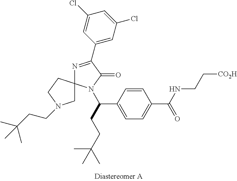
N1=C(C2=CC(Cl)=CC(Cl)=C2)C(=O)N(C(CCC(C)(C)C)C2=CC=C(C(NCC[CO2H])=O)C=C2)C12CCN(CCC(C)(C)C)C2
